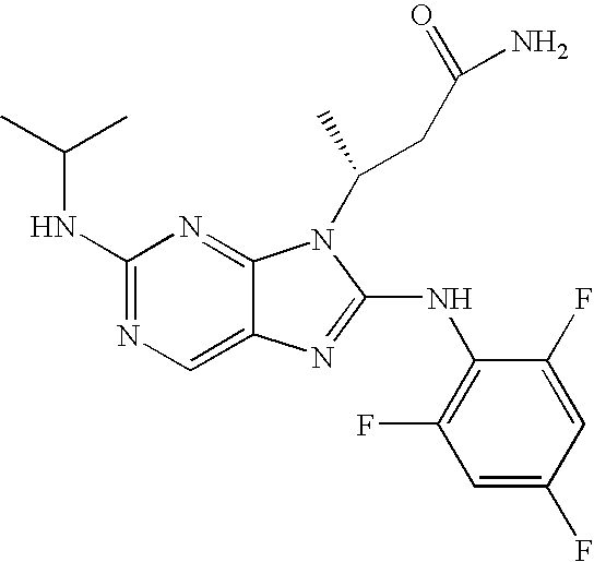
N(C1=NC=C2C(=N1)N(C(C)CC(=O)N)C(NC1=C(F)C=C(F)C=C1F)=N2)C(C)C
